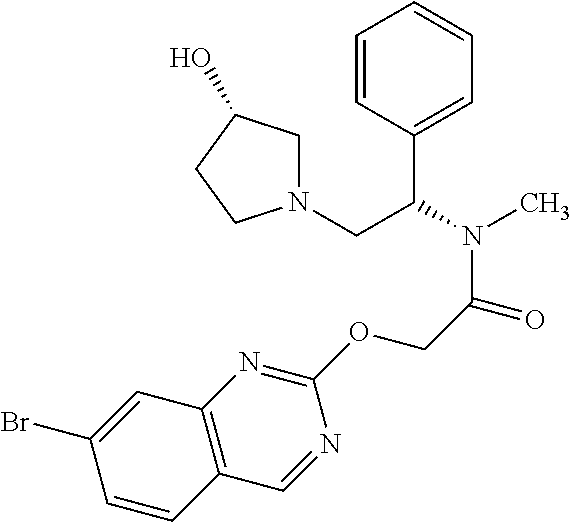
C1=CC(C(CN2CC(O)CC2)N(C)C(COC2=NC3=C(C=N2)C=CC(Br)=C3)=O)=CC=C1
